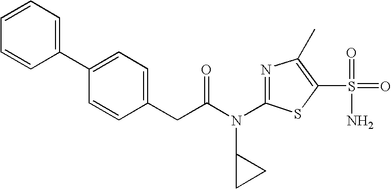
C1=CC=C(C2=CC=C(CC(N(C3=NC(C)=C(S(N)(=O)=O)S3)C3CC3)=O)C=C2)C=C1
